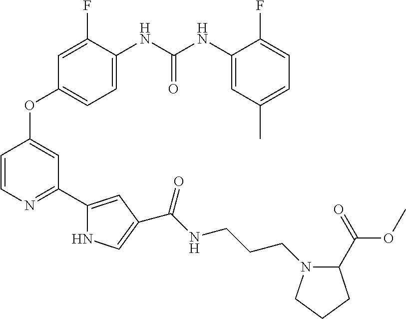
C1=C(NC(NC2=CC(C)=CC=C2F)=O)C(F)=CC(OC2=CC(C3=CC(C(NCCCN4C(C(=O)OC)CCC4)=O)=CN3)=NC=C2)=C1
